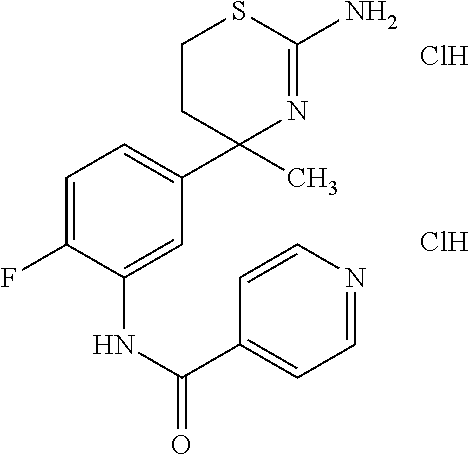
C1CC(C2=CC=C(F)C(NC(=O)C3=CC=NC=C3)=C2)(C)N=C(N)S1.Cl.Cl
